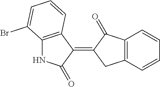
C12=C(C(=C3CC4=C(C3=O)C=CC=C4)C(=O)N1)C=CC=C2Br
